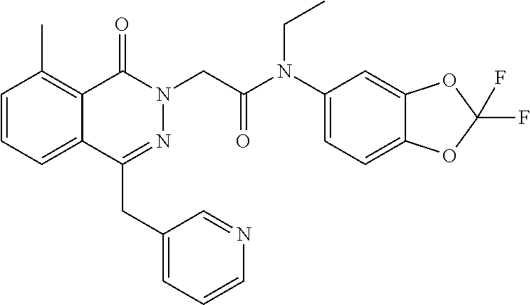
C1=CC=C2C(=C1C)C(=O)N(CC(N(C1=CC=C3C(=C1)OC(F)(F)O3)CC)=O)N=C2CC1=CC=CN=C1
